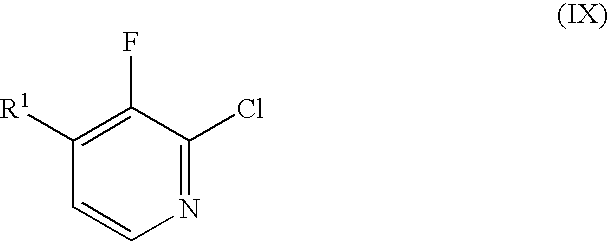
C1([R1])=C(F)C(Cl)=NC=C1
